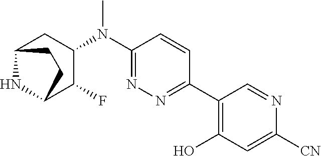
C1(N(C2=NN=C(C3=C(O)C=C([CN])N=C3)C=C2)C)CC2NC(C1F)CC2
